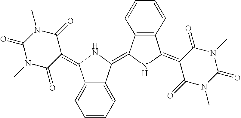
C12=CC=CC=C1C(=C1NC(=C3C(=O)N(C)C(=O)N(C)C3=O)C3=C1C=CC=C3)NC2=C1C(=O)N(C)C(=O)N(C)C1=O
